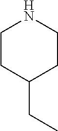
C1CC(CC)CCN1
